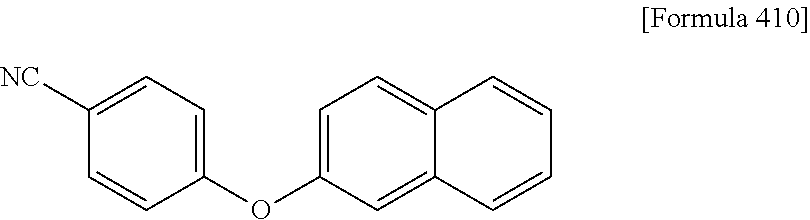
[NC]C1=CC=C(OC2=CC=C3C(=C2)C=CC=C3)C=C1
